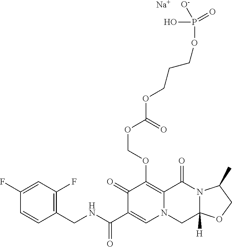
C1(CNC(=O)C2=CN3C(=C(OCOC(=O)OCCCOP(O)([O-])=O)C2=O)C(=O)N2C([H])(C3)OCC2C)=C(F)C=C(F)C=C1.[Na]
